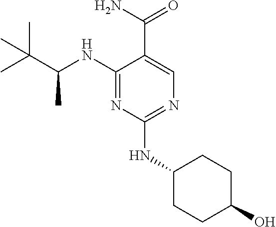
C1(NC(C(C)(C)C)C)=NC(NC2CCC(O)CC2)=NC=C1C(N)=O
